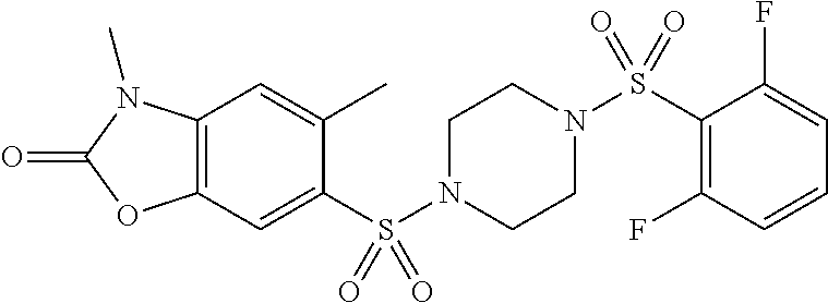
C1(C)=CC2=C(C=C1S(N1CCN(S(C3=C(F)C=CC=C3F)(=O)=O)CC1)(=O)=O)OC(=O)N2C
